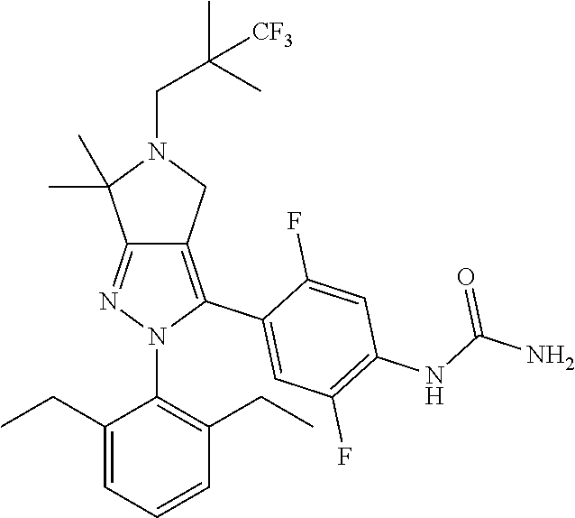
C1(CC)=CC=CC(CC)=C1N1C(C2=CC(F)=C(NC(N)=O)C=C2F)=C2C(=N1)C(C)(C)N(CC(C)(C)[CF3])C2
